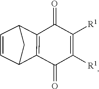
C1(=O)C([R1])=C([R1])C(=O)C2=C1C1C=CC2C1
